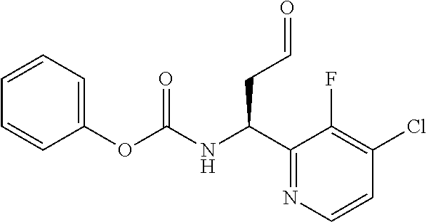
C1=CC=C(OC(NC(C2=NC=CC(Cl)=C2F)CC=O)=O)C=C1
